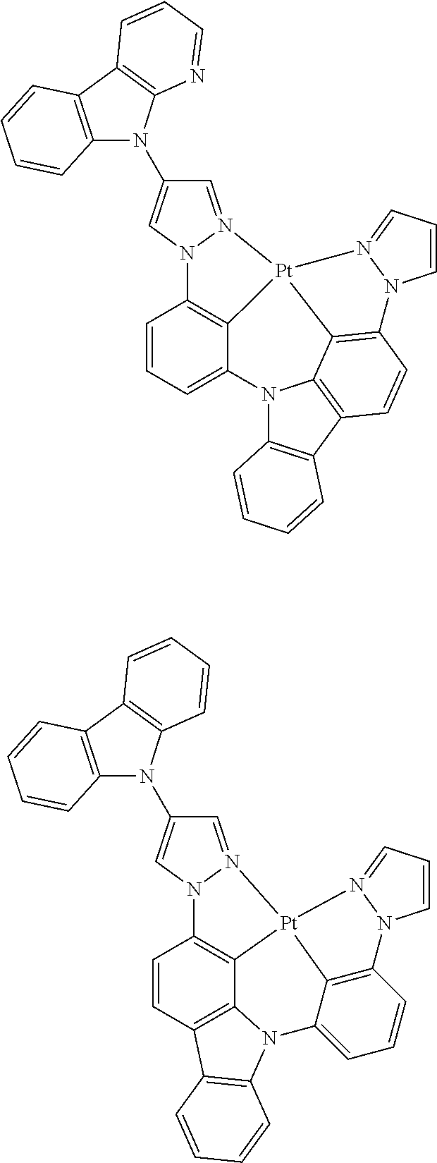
C1=CC=C2C3=C1N1N(=CC(N4C5=C(C6=C4N=CC=C6)C=CC=C5)=C1)[Pt]31C3=C(C=CC4=C3N2C2=C4C=CC=C2)N2C=CC=N21.C1=CC2=C3C4=C1N1N(=CC(N5C6=C(C7=C5C=CC=C7)C=CC=C6)=C1)[Pt]41C4=C(C=CC=C4N3C3=C2C=CC=C3)N2C=CC=N21
